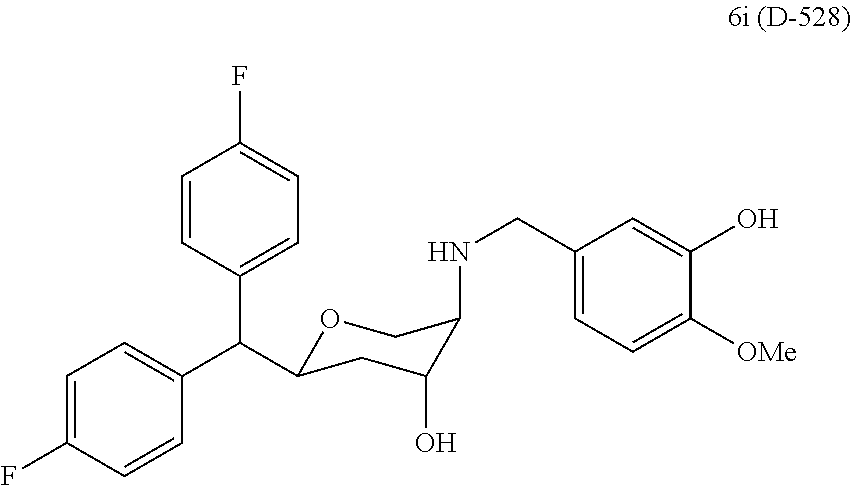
O1C(C(C2=CC=C(F)C=C2)C2=CC=C(F)C=C2)CC(O)C(NCC2=CC=C([OMe])C(O)=C2)C1
